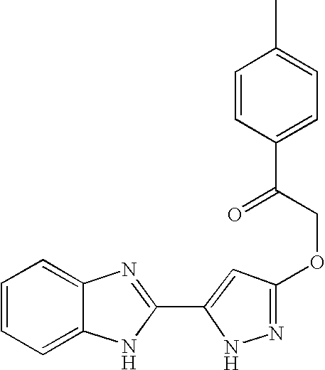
C1=C2C(=CC=C1)N=C(C1=CC(OCC(C3=CC=C(C)C=C3)=O)=NN1)N2
